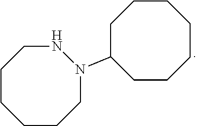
C1CCCCN(C2CCCCCCC2)NC1
